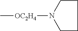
C1CN([OC2H4]C)CC1
